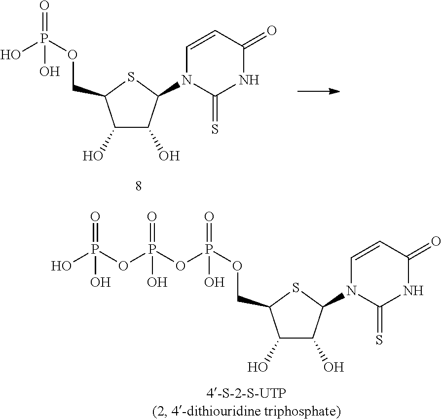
C1(O)C(O)C(N2C=CC(=O)NC2=S)SC1COP(=O)(O)OP(=O)(O)OP(O)(=O)O.C1(O)C(O)C(N2C=CC(=O)NC2=S)SC1COP(O)(=O)O
